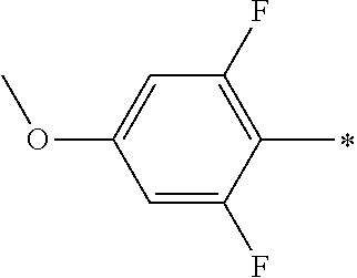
C1=C(F)C(C)=C(F)C=C1OC
